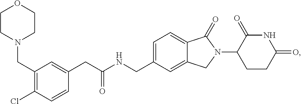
C(NCC1=CC=C2C(=C1)CN(C1CCC(=O)NC1=O)C2=O)(CC1=CC(CN2CCOCC2)=C(Cl)C=C1)=O
